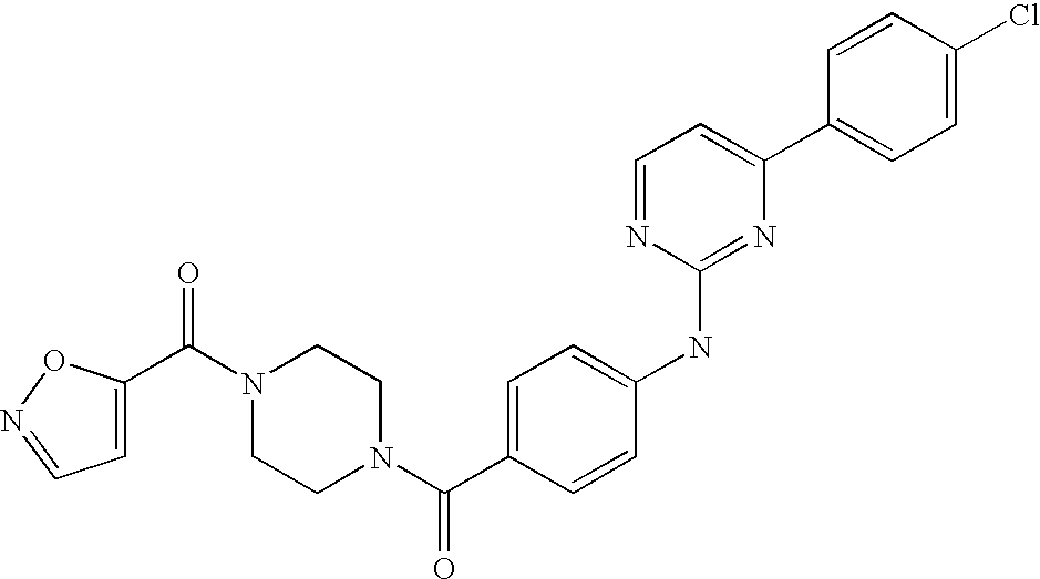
C(N1CCN(C(C2=CC=C(NC3=NC(C4=CC=C(Cl)C=C4)=CC=N3)C=C2)=O)CC1)(=O)C1=CC=NO1
